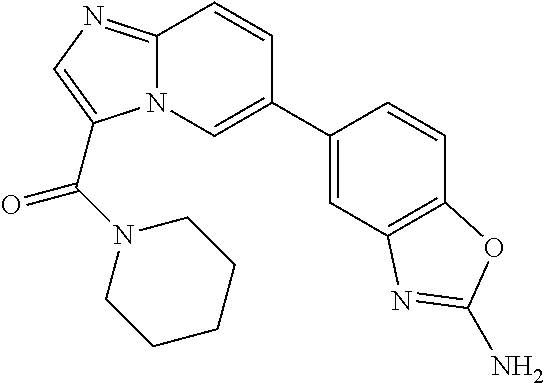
C1=C(C2=CN3C(=NC=C3C(N3CCCCC3)=O)C=C2)C=CC2=C1N=C(N)O2
